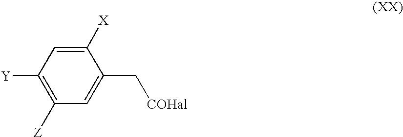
C1(C[COHal])=CC([Z])=C([Y])C=C1[X]
